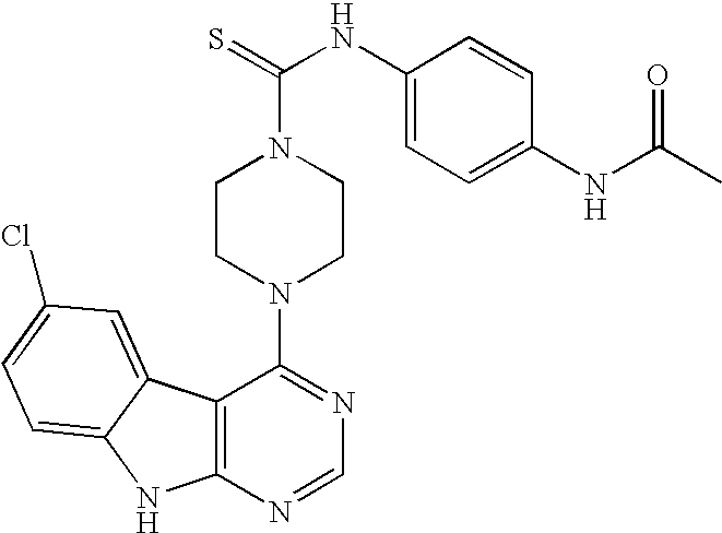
C12=C(N=CN=C1N1CCN(C(=S)NC3=CC=C(NC(C)=O)C=C3)CC1)NC1=CC=C(Cl)C=C21
